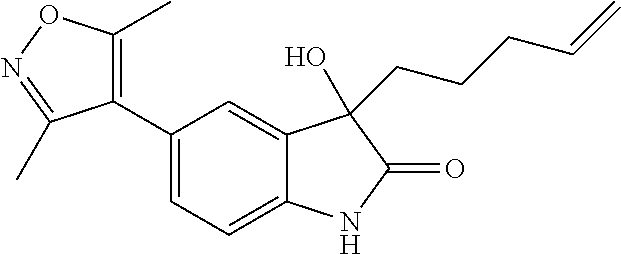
C1(C2=CC=C3C(=C2)C(CCCC=C)(O)C(=O)N3)=C(C)ON=C1C
